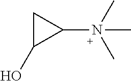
C1C(O)C1N(C)(C)C
